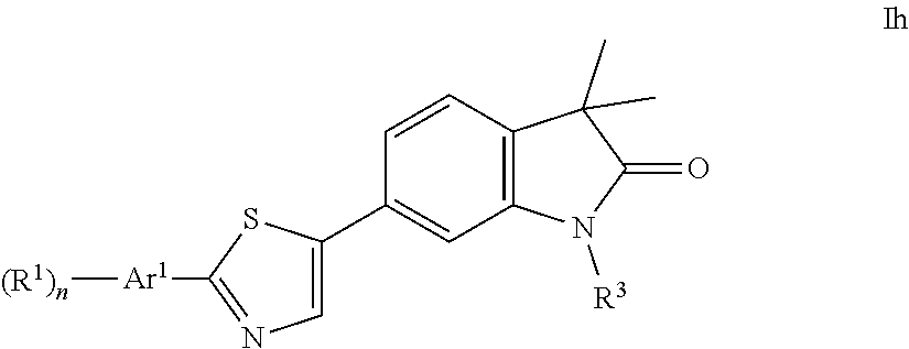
[(R1)n][Ar1]C1=NC=C(C2=CC3=C(C=C2)C(C)(C)C(=O)N3[R3])S1
